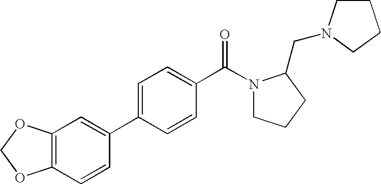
C12=C(C=CC(C3=CC=C(C(N4CCCC4CN4CCCC4)=O)C=C3)=C1)OCO2
